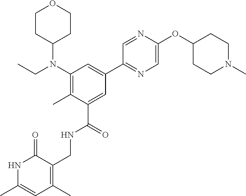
N1C(C)=CC(C)=C(CNC(C2=CC(C3=NC=C(OC4CCN(C)CC4)N=C3)=CC(N(CC)C3CCOCC3)=C2C)=O)C1=O
